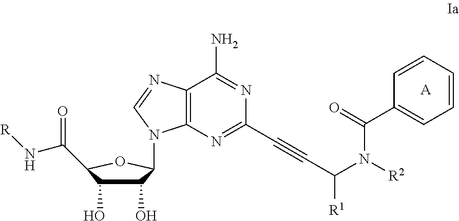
C1(O)C(O)C(C(=O)N[R])OC1N1C2=C(C(N)=NC(C#CC([R1])N([R2])C(C3=CC=CC=C3)=O)=N2)N=C1.[A]
